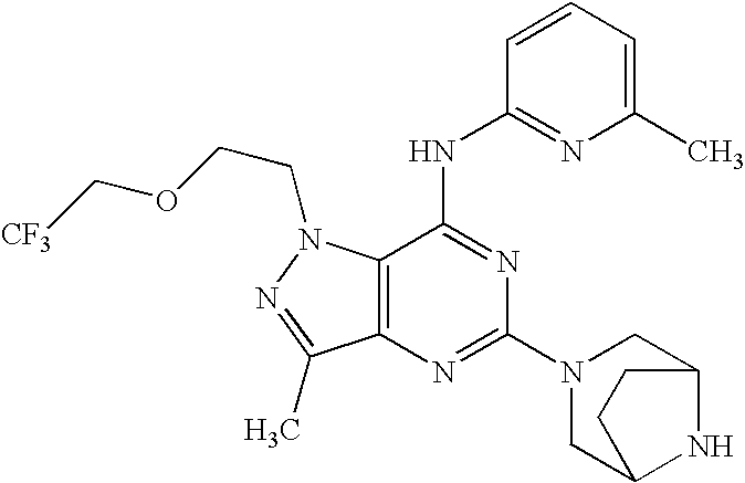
C12=C(N=C(N3CC4NC(C3)CC4)N=C1NC1=NC(C)=CC=C1)C(C)=NN2CCOC[CF3]
